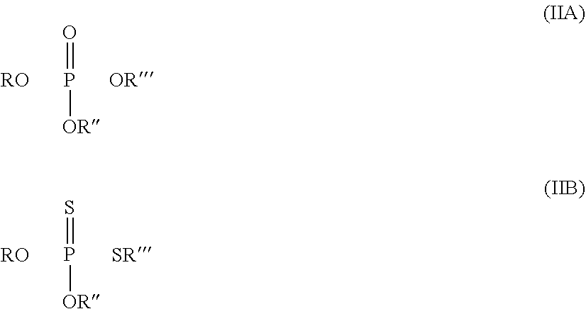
[RO].P(=O)[OR].[OR].[RO].P(=S)[OR].[SR]
